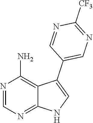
N1=CN=C2C(=C1N)C(C1=CN=C([CF3])N=C1)=CN2
